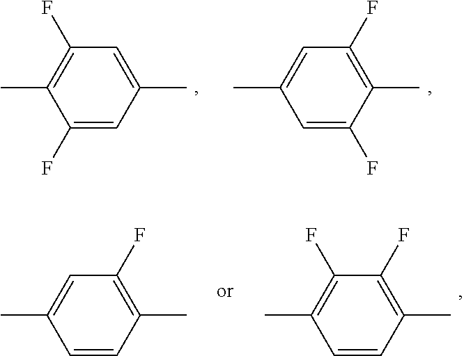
C1(F)=CC(C)=CC(F)=C1C.C1=C(F)C(C)=C(F)C=C1C.C1=CC(C)=C(F)C(F)=C1C.C1=CC(C)=C(F)C=C1C
